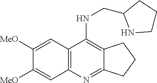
C1([MeO])=CC2=C(C=C1[MeO])N=C1C(=C2NCC2NCCC2)CCC1
